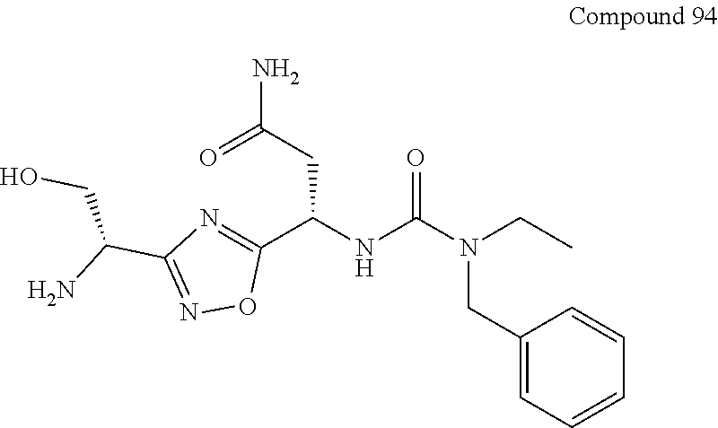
C1(C(NC(N(CC)CC2=CC=CC=C2)=O)CC(N)=O)=NC(C(N)CO)=NO1
